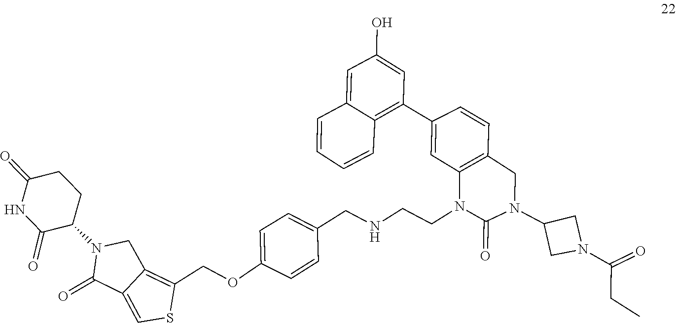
C1(C2=CC3=C(C=C2)CN(C2CN(C(CC)=O)C2)C(=O)N3CCNCC2=CC=C(OCC3=C4C(=CS3)C(=O)N(C3C(=O)NC(=O)CC3)C4)C=C2)=C2C(=CC(O)=C1)C=CC=C2
